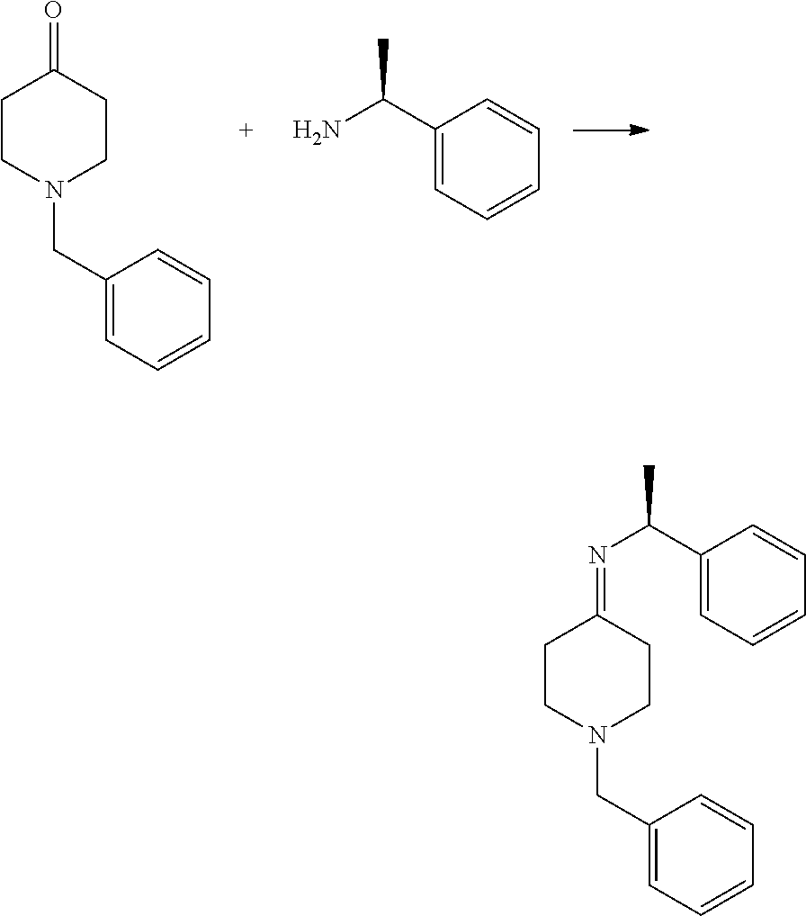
C1CN(CC2=CC=CC=C2)CCC1=O.NC(C)C1=CC=CC=C1.C1CN(CC2=CC=CC=C2)CCC1=NC(C1=CC=CC=C1)C
